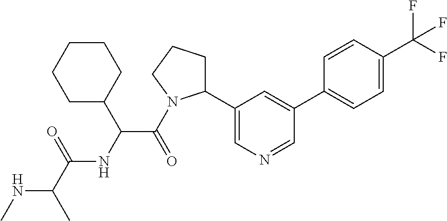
N(C(C)C(=O)NC(C(=O)N1C(C2=CN=CC(C3=CC=C(C(F)(F)F)C=C3)=C2)CCC1)C1CCCCC1)C
